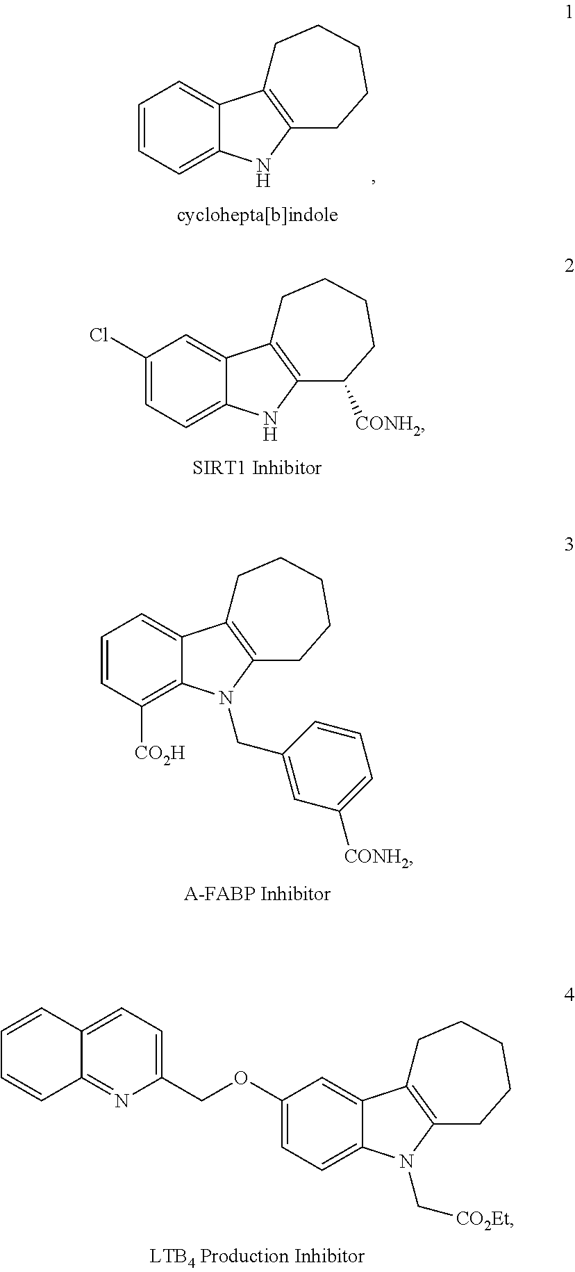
C12=CC=CC=C1NC1=C2CCCCC1.C12=CC(Cl)=CC=C1NC1=C2CCCCC1[CONH2].C12=CC=CC([CO2H])=C1N(CC1=CC([CONH2])=CC=C1)C1=C2CCCCC1.C12=CC(OCC3=CC=C4C(=N3)C=CC=C4)=CC=C1N(C[CO2Et])C1=C2CCCCC1
